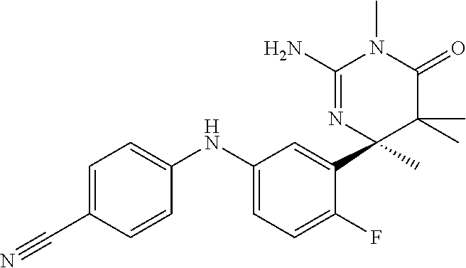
C1(NC2=CC=C(F)C(C3(C)C(C)(C)C(=O)N(C)C(N)=N3)=C2)=CC=C(C#N)C=C1
